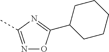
N1=C(C)N=C(C2CCCCC2)O1
